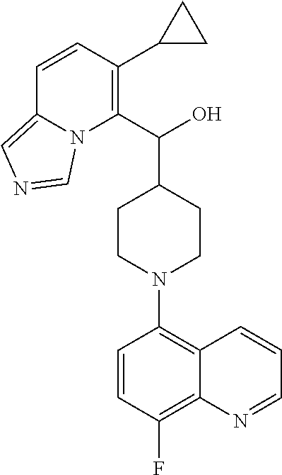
C1=CC(C2CC2)=C(C(O)C2CCN(C3=C4C(=C(F)C=C3)N=CC=C4)CC2)N2C1=CN=C2
